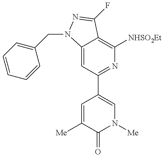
C12=CC(C3=CN([Me])C(=O)C([Me])=C3)=NC([NHSO2Et])=C1C(F)=NN2CC1=CC=CC=C1
